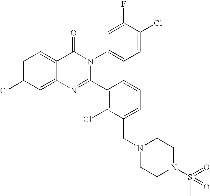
C1=C(Cl)C=C2C(=C1)C(=O)N(C1=CC=C(Cl)C(F)=C1)C(C1=C(Cl)C(CN3CCN(S(=O)(C)=O)CC3)=CC=C1)=N2
